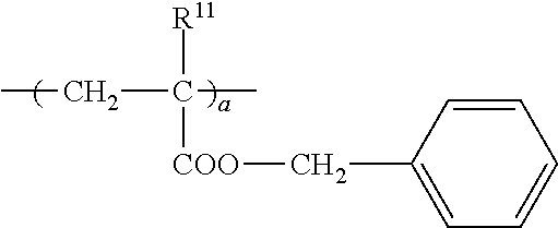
C1=CC(C[COO]C([R11])(CC)C)=CC=C1
